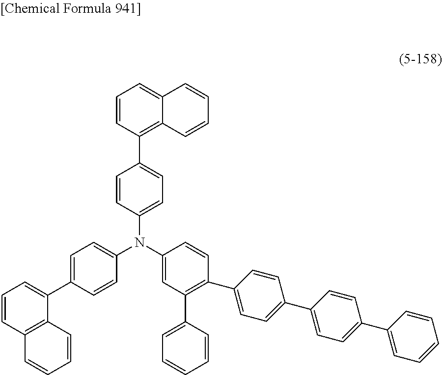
C1=CC(C2=CC=C(N(C3=CC=C(C4=CC=CC5=C4C=CC=C5)C=C3)C3=CC(C4=CC=CC=C4)=C(C4=CC=C(C5=CC=C(C6=CC=CC=C6)C=C5)C=C4)C=C3)C=C2)=C2C(=C1)C=CC=C2
